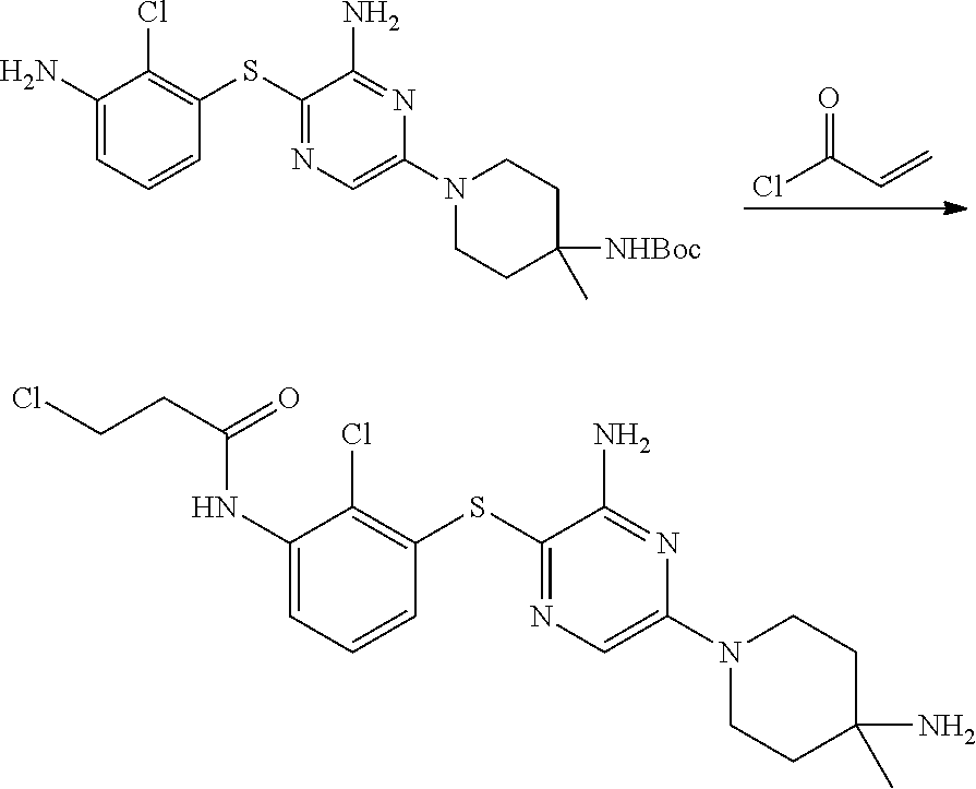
ClC(C=C)=O.C1(N)=CC=CC(SC2=NC=C(N3CCC([NHBoc])(C)CC3)N=C2N)=C1Cl.C1(NC(=O)CCCl)=CC=CC(SC2=NC=C(N3CCC(N)(C)CC3)N=C2N)=C1Cl
